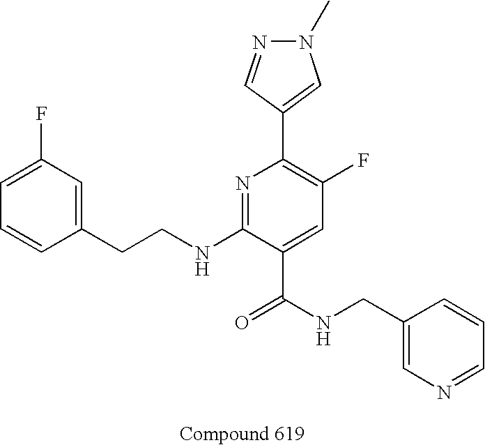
C1=CC(CCNC2=NC(C3=CN(C)N=C3)=C(F)C=C2C(NCC2=CN=CC=C2)=O)=CC(F)=C1
